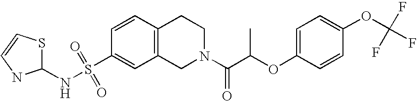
C1(NS(C2=CC3=C(C=C2)CCN(C(C(OC2=CC=C(OC(F)(F)F)C=C2)C)=O)C3)(=O)=O)SC=CN1
